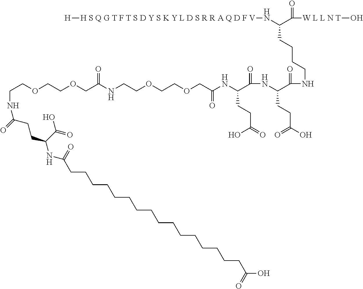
C(COCCOCC(NCCOCCOCC(NC(C(=O)NC(C(NCCCCC(C([W L L N T]O)=O)N[H S Q G T F T S D Y S K Y L D S R R A Q D F V][H])=O)CCC(=O)O)CCC(O)=O)=O)=O)NC(=O)CCC(C(O)=O)NC(CCCCCCCCCCCCCCCCC(=O)O)=O
